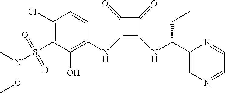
C1(Cl)=C(S(N(C)OC)(=O)=O)C(O)=C(NC2=C(NC(CC)C3=CN=CC=N3)C(=O)C2=O)C=C1
